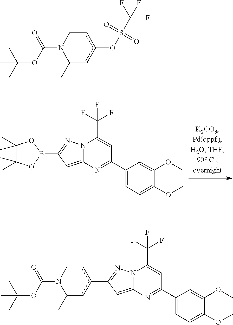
c1(C2=NN3C(=C2)N=C(C2=CC=C(OC)C(OC)=C2)C=C3C(F)(F)F)cCN(C(OC(C)(C)C)=O)C(C)c1.B1(C2=NN3C(=C2)N=C(C2=CC=C(OC)C(OC)=C2)C=C3C(F)(F)F)OC(C)(C)C(C)(C)O1.c1c(OS(C(F)(F)F)(=O)=O)cC(C)N(C(=O)OC(C)(C)C)C1
